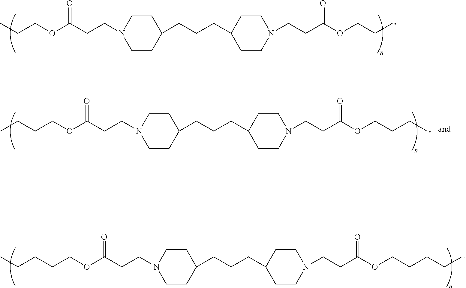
C(COC(CCN1CCC(CCCC2CCN(CCC(OCCC)=O)CC2)CC1)=O)C.C(COC(CCN1CCC(CCCC2CCN(CCC(OCCCC)=O)CC2)CC1)=O)CC.C(COC(CCN1CCC(CCCC2CCN(CCC(OCCCCC)=O)CC2)CC1)=O)CCC
